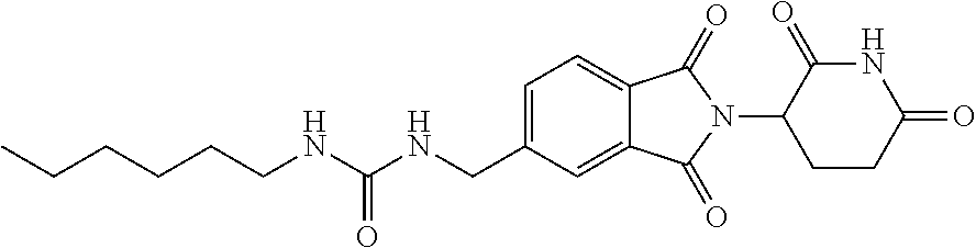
C(CCCCC)NC(NCC1=CC=C2C(=C1)C(=O)N(C1C(=O)NC(=O)CC1)C2=O)=O
